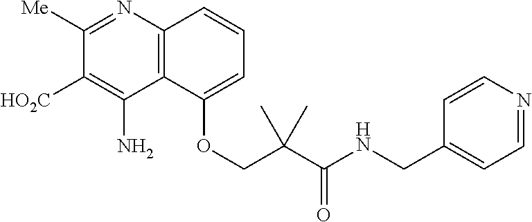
C1([Me])=NC2=C(C(N)=C1[HO2C])C(OCC(C(NCC1=CC=NC=C1)=O)(C)C)=CC=C2
